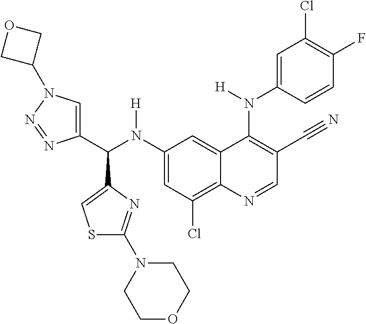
C1(N(C(C2=CN(C3COC3)N=N2)C2=CSC(N3CCOCC3)=N2)[H])=CC(Cl)=C2C(=C1)C(N(C1=CC(Cl)=C(F)C=C1)[H])=C(C#N)C=N2
